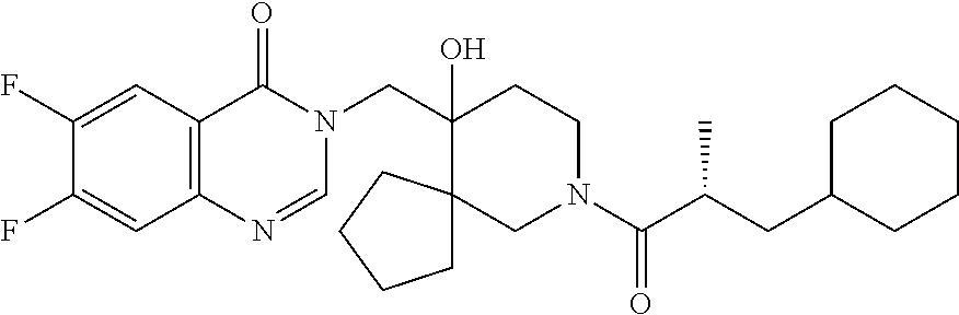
C(C1(O)CCN(C(C(CC2CCCCC2)C)=O)CC12CCCC2)N1C(=O)C2=C(N=C1)C=C(F)C(F)=C2
